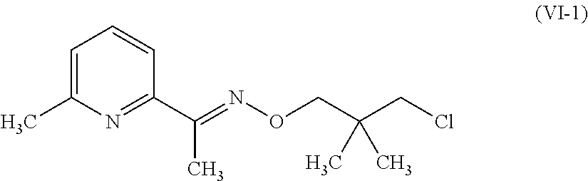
C1=C(C)N=C(C(C)=NOCC(CCl)(C)C)C=C1
